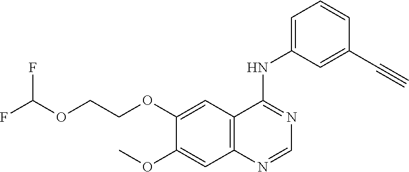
C12=C(C=C(OCCOC(F)F)C(OC)=C1)C(NC1=CC=CC(C#C)=C1)=NC=N2
